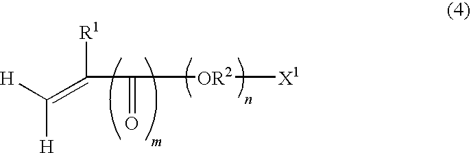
C([OR2][X1])(C([R1])=C([H])[H])=O
